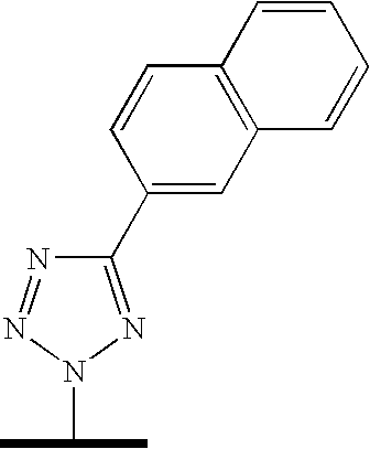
C1(C2=CC3=C(C=C2)C=CC=C3)=NN(C(C)C)N=N1
